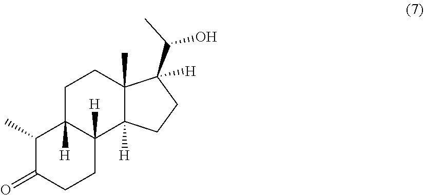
C1(C)C(=O)CCC2([H])C1([H])CCC1(C)C2([H])CCC1(C(C)O)[H]
